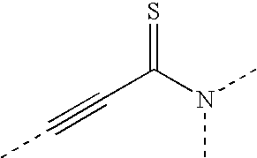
CC#CC(N(C)C)=S
